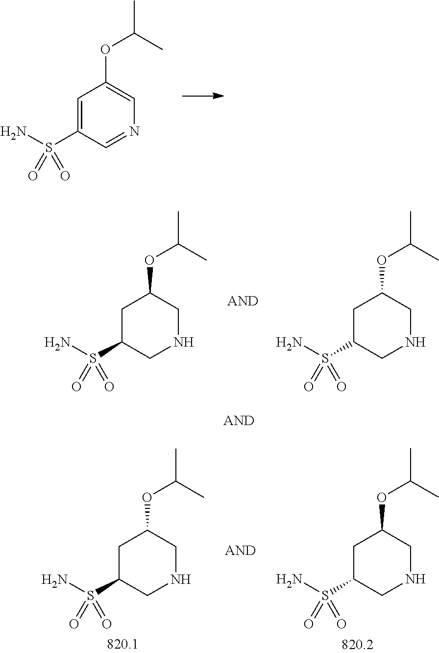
C1=C(S(N)(=O)=O)C=NC=C1OC(C)C.C1C(S(N)(=O)=O)CNCC1OC(C)C.C1C(S(N)(=O)=O)CNCC1OC(C)C.C1C(S(N)(=O)=O)CNCC1OC(C)C.C1C(S(N)(=O)=O)CNCC1OC(C)C
